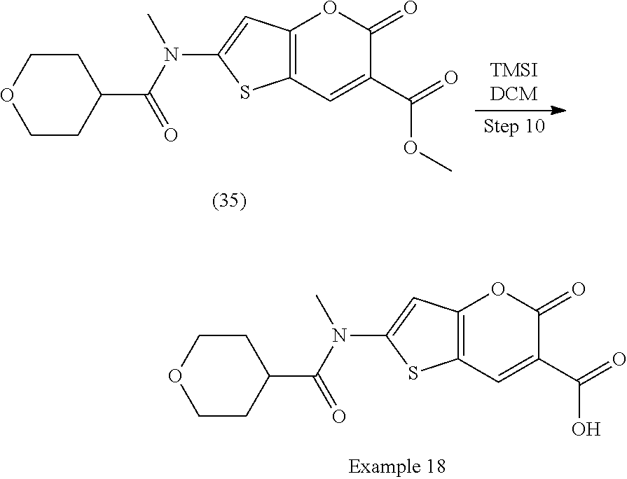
C12=C(C=C(C(=O)OC)C(=O)O1)SC(N(C(=O)C1CCOCC1)C)=C2.C12=C(C=C(C(=O)O)C(=O)O1)SC(N(C(=O)C1CCOCC1)C)=C2
